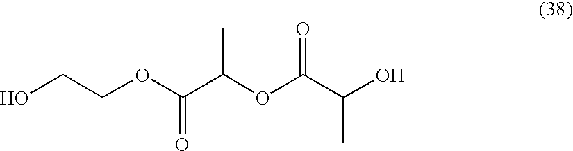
OCCOC(C(OC(C(O)C)=O)C)=O
